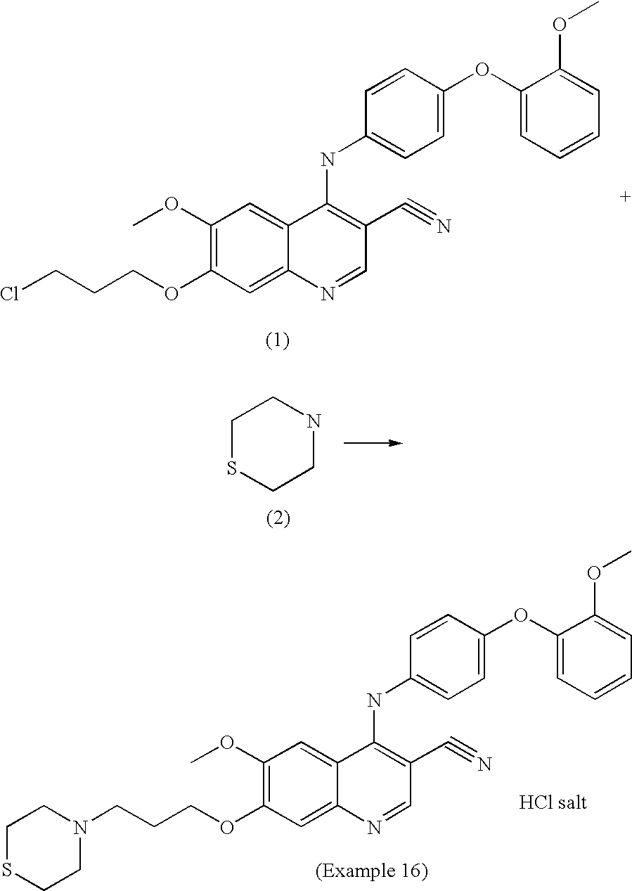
C1(OC)=C(OCCCCl)C=C2C(=C1)C(NC1=CC=C(OC3=CC=CC=C3OC)C=C1)=C(C#N)C=N2.C1CNCCS1.C1(OC)=C(OCCCN2CCSCC2)C=C2C(=C1)C(NC1=CC=C(OC3=CC=CC=C3OC)C=C1)=C(C#N)C=N2
